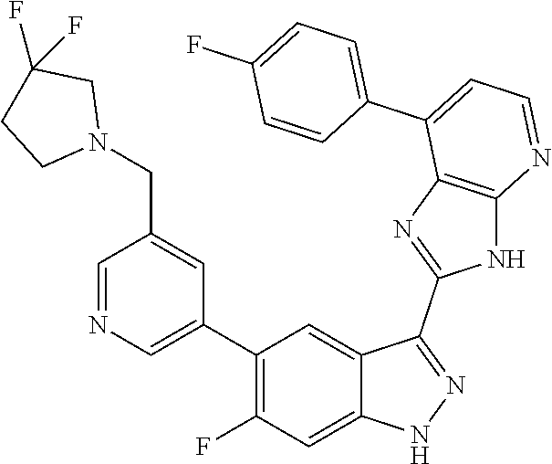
C1=NC=C(C2=C(F)C=C3C(=C2)C(C2=NC4=C(N2)N=CC=C4C2=CC=C(F)C=C2)=NN3)C=C1CN1CC(F)(F)CC1
